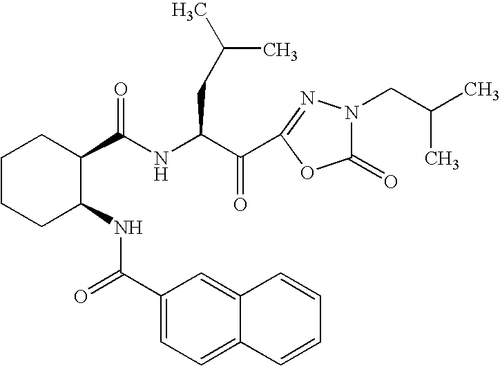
C1CCC(NC(C2=CC=C3C(=C2)C=CC=C3)=O)C(C(NC(CC(C)C)C(=O)C2=NN(CC(C)C)C(=O)O2)=O)C1
